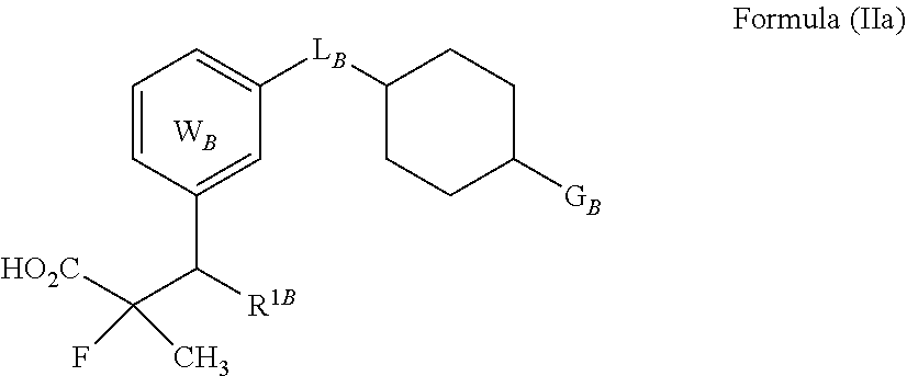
C1=CC(C([R1B])C([HO2C])(F)C)=CC([LB]C2CCC([GB])CC2)=C1.[WB]
